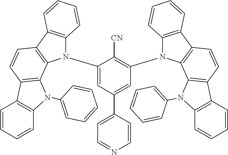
C1(N2C3=C(C4=C2C2=C(C=C4)C4=C(N2C2=CC=CC=C2)C=CC=C4)C=CC=C3)=CC(C2=CC=NC=C2)=CC(N2C3=C(C4=C2C2=C(C=C4)C4=C(N2C2=CC=CC=C2)C=CC=C4)C=CC=C3)=C1[CN]
